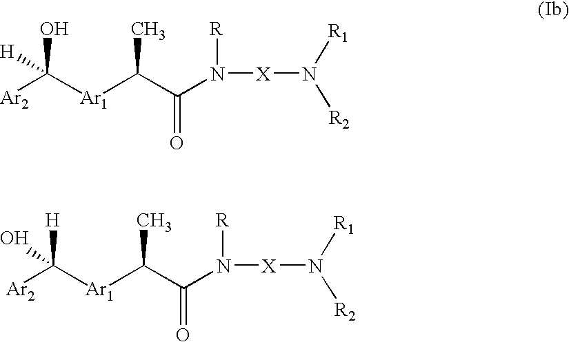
[Ar1](C([Ar2])(O)[H])C(C(N([R])[X]N([R2])[R1])=O)C.[Ar1](C([Ar2])([H])O)C(C(N([R])[X]N([R2])[R1])=O)C
